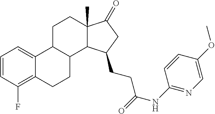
C1=CC(F)=C2C(=C1)C1C(CC2)C2C(C)(CC1)C(=O)CC2CCC(NC1=NC=C(OC)C=C1)=O
